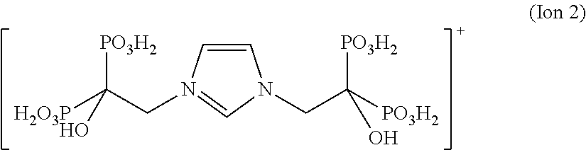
C1=CN(CC([PO3H2])([H2O3P])O)=CN1CC([PO3H2])([PO3H2])O
